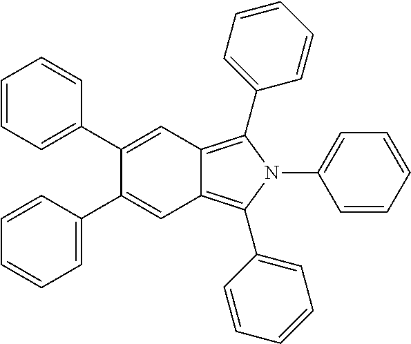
C1=CC=CC=C1N1C(C2=CC=CC=C2)=C2C(=C1C1=CC=CC=C1)C=C(C1=CC=CC=C1)C(C1=CC=CC=C1)=C2
